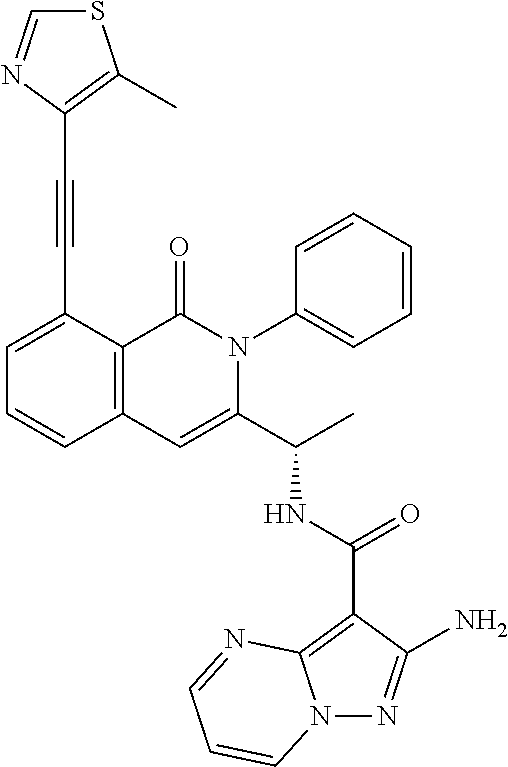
N12N=C(N)C(C(NC(C3=CC4=C(C(=O)N3C3=CC=CC=C3)C(C#CC3=C(C)SC=N3)=CC=C4)C)=O)=C1N=CC=C2
